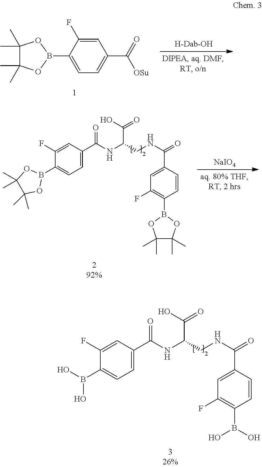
C1(B2OC(C)(C)C(C)(C)O2)=CC=C(C(=O)[OSu])C=C1F.C1(B2OC(C)(C)C(C)(C)O2)=CC=C(C(NC(CNC(=O)C2=CC(F)=C(B3OC(C)(C)C(C)(C)O3)C=C2)C(O)=O)=O)C=C1F.[NaIO4].C1(B(O)O)=CC=C(C(NC(CNC(=O)C2=CC(F)=C(B(O)O)C=C2)C(O)=O)=O)C=C1F
